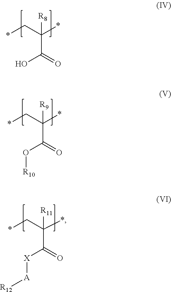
[R8]C(C(O)=O)(*)C*.[R9]C(C(O[R10])=O)(*)C*.[R11]C(C([X][A][R12])=O)(*)C*
